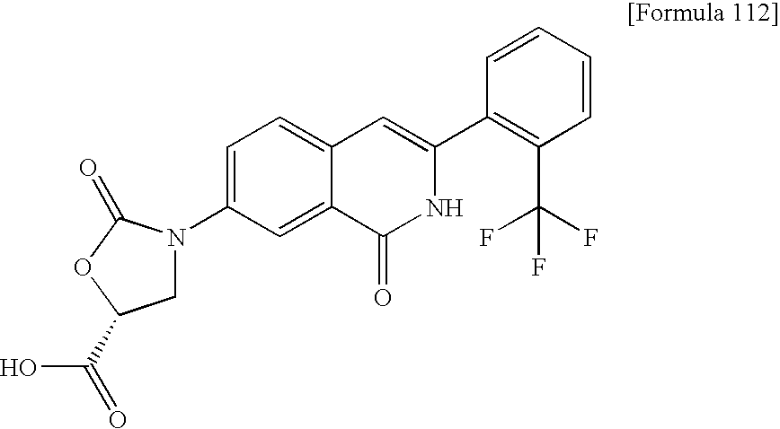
C1N(C2=CC=C3C(=C2)C(=O)NC(C2=C(C(F)(F)F)C=CC=C2)=C3)C(=O)OC1C(O)=O
